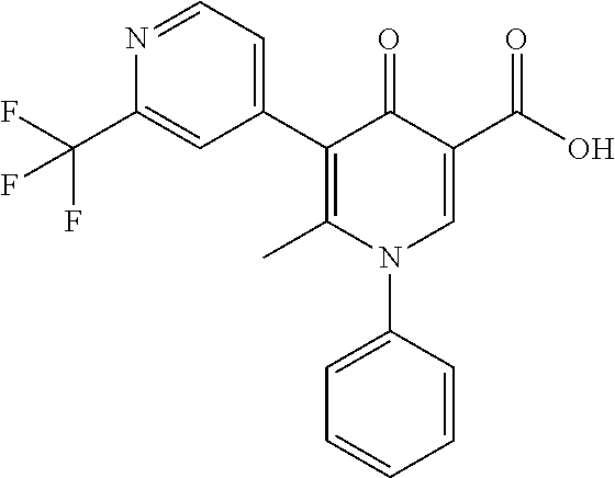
C1(C2=CC=NC(C(F)(F)F)=C2)=C(C)N(C2=CC=CC=C2)C=C(C(=O)O)C1=O
